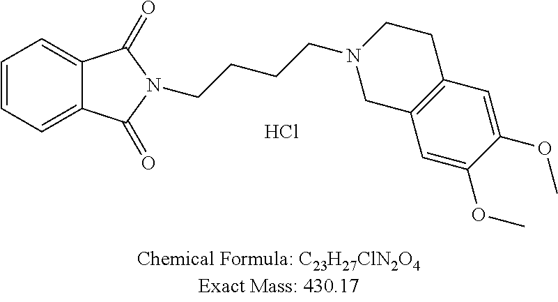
C12=CC=CC=C1C(=O)N(CCCCN1CC3=C(CC1)C=C(OC)C(OC)=C3)C2=O.Cl
